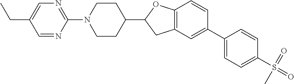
C1=NC(N2CCC(C3CC4=C(O3)C=CC(C3=CC=C(S(=O)(=O)C)C=C3)=C4)CC2)=NC=C1CC
